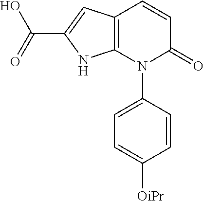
C1=CC(N2C(=O)C=CC3=C2NC(C(=O)O)=C3)=CC=C1[OiPr]
